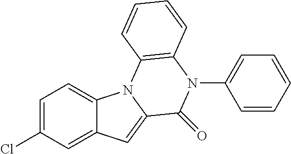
C1=C(Cl)C=C2C(=C1)N1C(=C2)C(=O)N(C2=CC=CC=C2)C2=C1C=CC=C2
